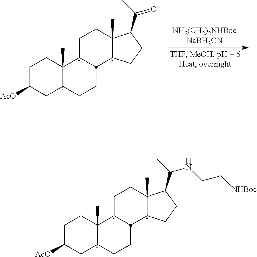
C1C([AcO])CC2C(C)(C1)C1CCC3(C)C(C(NCC[NHBoc])C)CCC3C1CC2.C1C([AcO])CC2C(C)(C1)C1CCC3(C)C(C(=O)C)CCC3C1CC2
